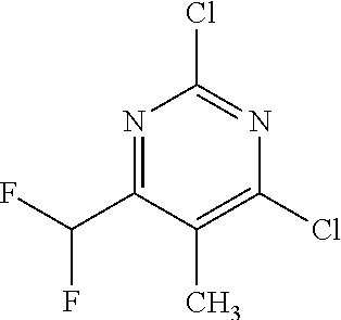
N1=C(C(F)F)C(C)=C(Cl)N=C1Cl
